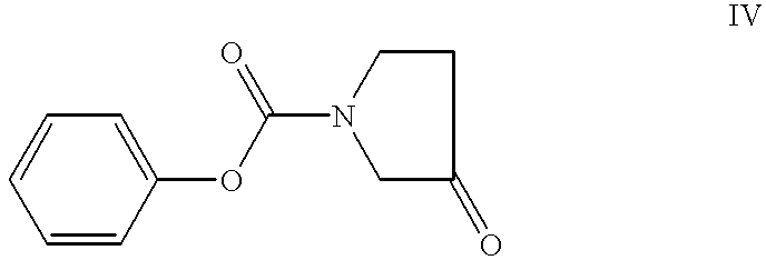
C1=CC=CC(OC(N2CC(=O)CC2)=O)=C1
